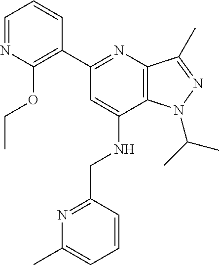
C1=NC(OCC)=C(C2=NC3=C(C(NCC4=NC(C)=CC=C4)=C2)N(C(C)C)N=C3C)C=C1
